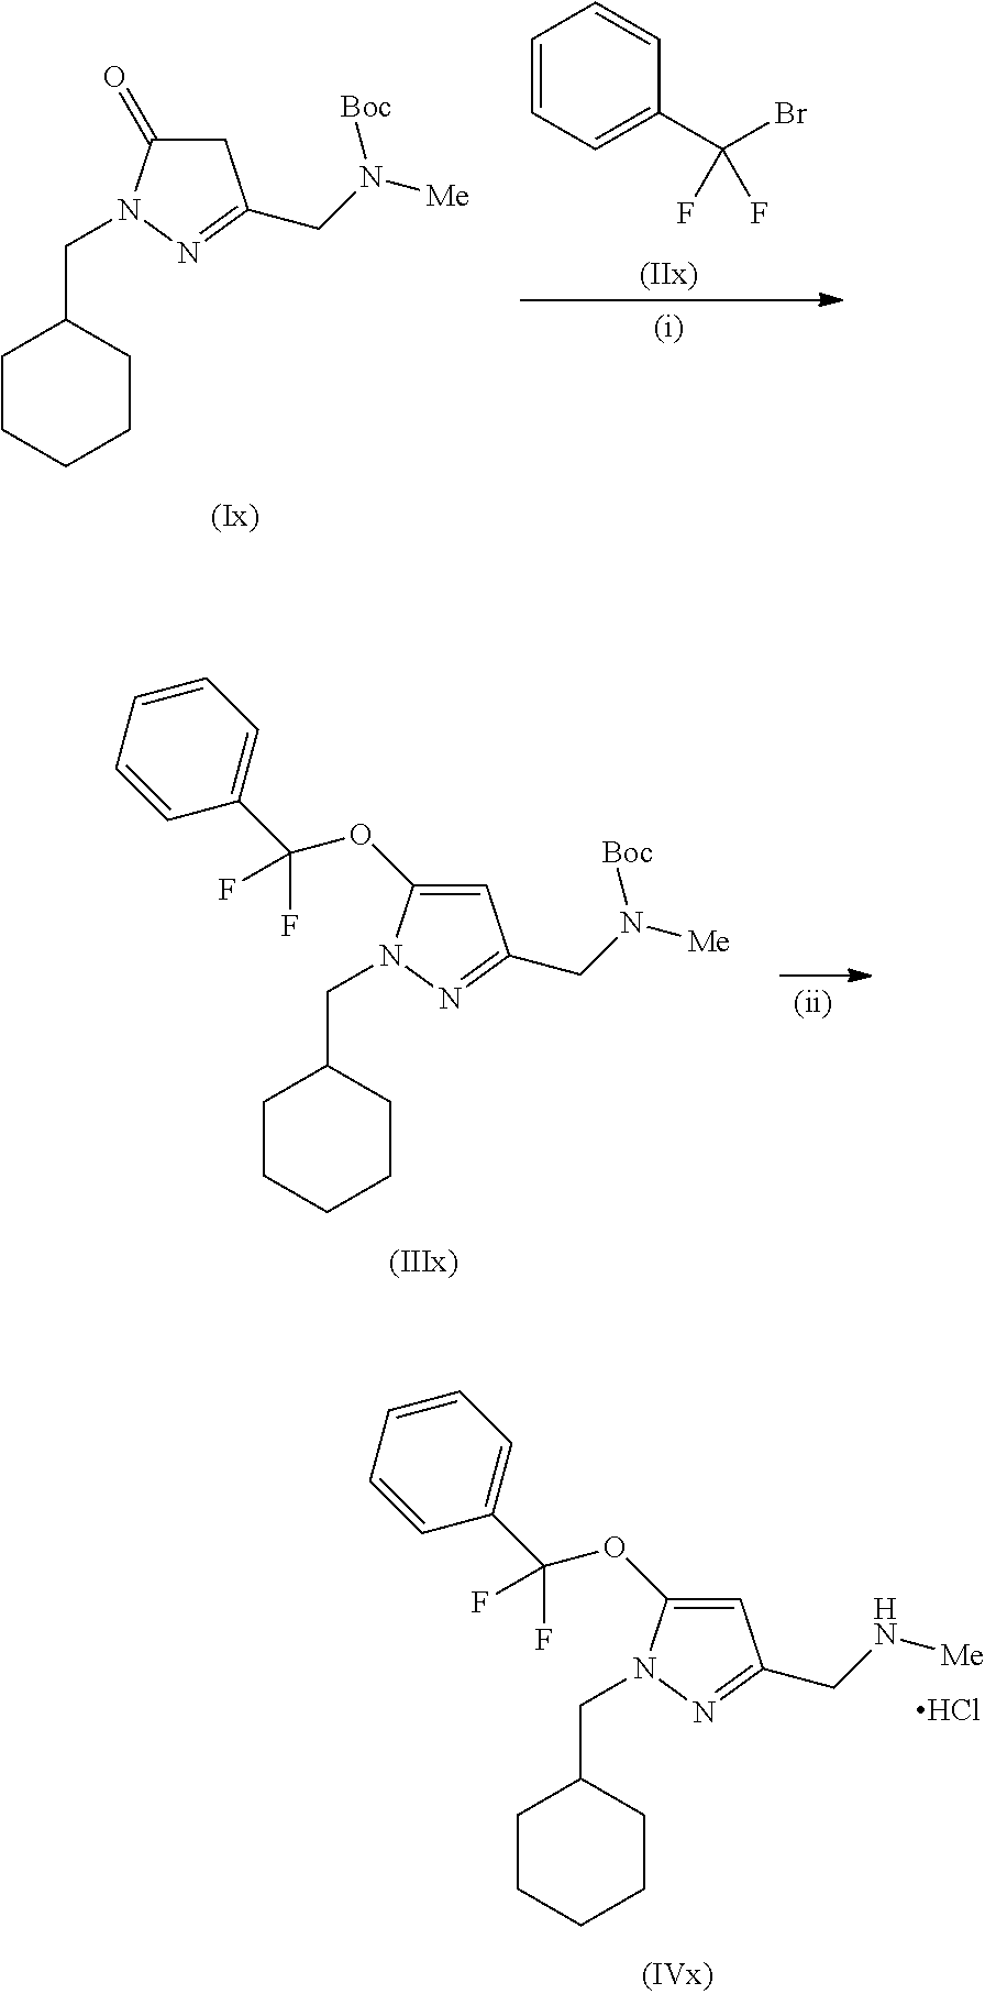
C1=C(OC(C2=CC=CC=C2)(F)F)N(CC2CCCCC2)N=C1CN[Me].Cl.C1C(=O)N(CC2CCCCC2)N=C1CN([Me])[Boc].C1=CC=C(C(Br)(F)F)C=C1.C1=C(OC(C2=CC=CC=C2)(F)F)N(CC2CCCCC2)N=C1CN([Me])[Boc]
